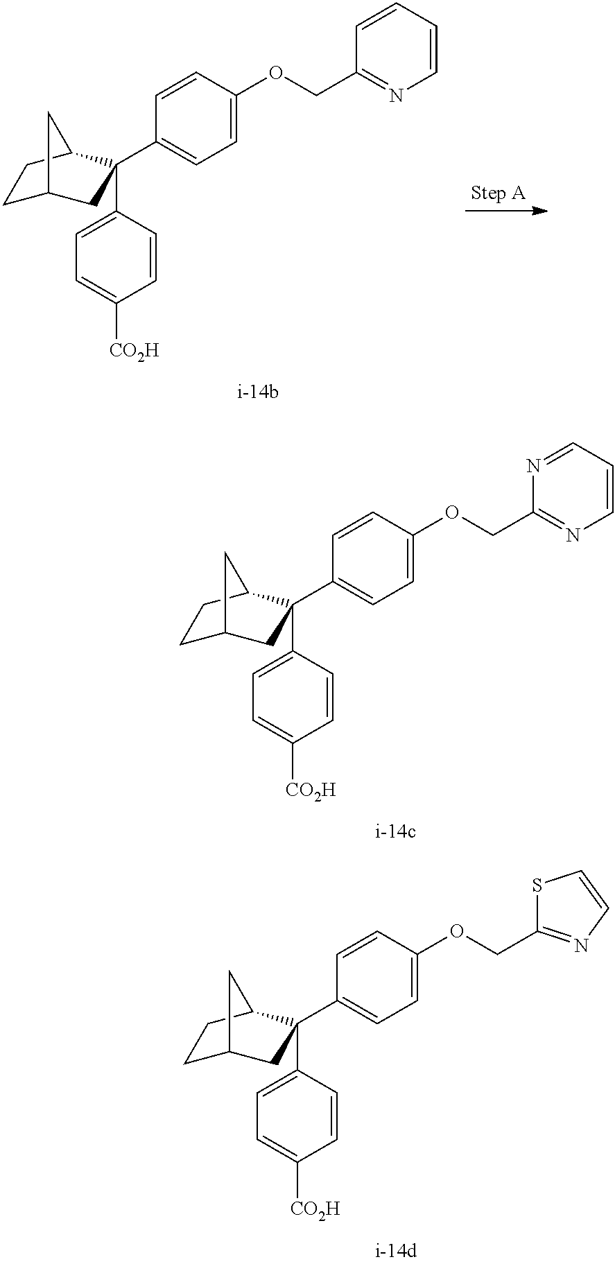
C1(C2(C3=CC=C([CO2H])C=C3)CC3CCC2C3)=CC=C(OCC2=NC=CC=C2)C=C1.C1(C2(C3=CC=C([CO2H])C=C3)CC3CCC2C3)=CC=C(OCC2=NC=CS2)C=C1.C1(C2(C3=CC=C([CO2H])C=C3)CC3CCC2C3)=CC=C(OCC2=NC=CC=N2)C=C1
